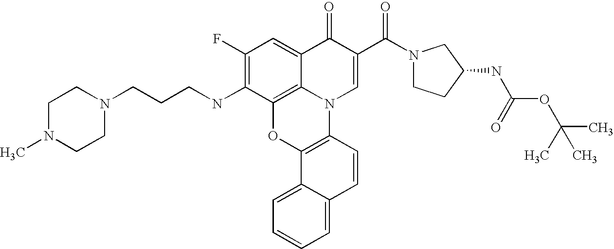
C12=C3C(=CC(F)=C1NCCCN1CCN(C)CC1)C(=O)C(C(=O)N1CCC(NC(OC(C)(C)C)=O)C1)=CN3C1=C(O2)C2=CC=CC=C2C=C1
